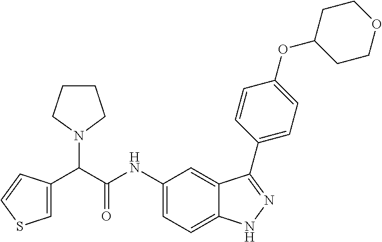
C1=C(C(C(NC2=CC=C3C(=C2)C(C2=CC=C(OC4CCOCC4)C=C2)=NN3)=O)N2CCCC2)C=CS1
